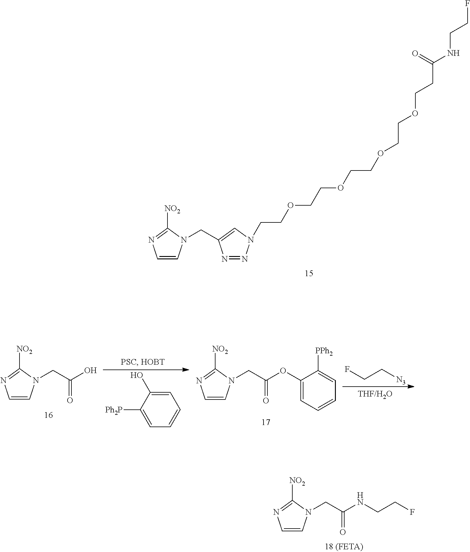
C1=CN(CC2=CN(CCOCCOCCOCCOCCC(=O)NCCF)N=N2)C([NO2])=N1.C1=CN(CC(O)=O)C([NO2])=N1.C1=C(O)C([Ph2P])=CC=C1.C1=CN(CC(OC2=CC=CC=C2[PPh2])=O)C([NO2])=N1.FCC[N3].C1=CN(CC(NCCF)=O)C([NO2])=N1
